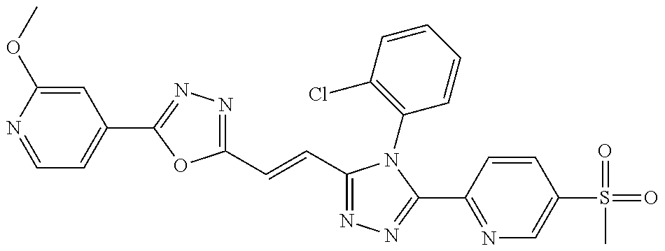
C1=NC(OC)=CC(C2=NN=C(C=CC3=NN=C(C4=NC=C(S(=O)(=O)C)C=C4)N3C3=C(Cl)C=CC=C3)O2)=C1
